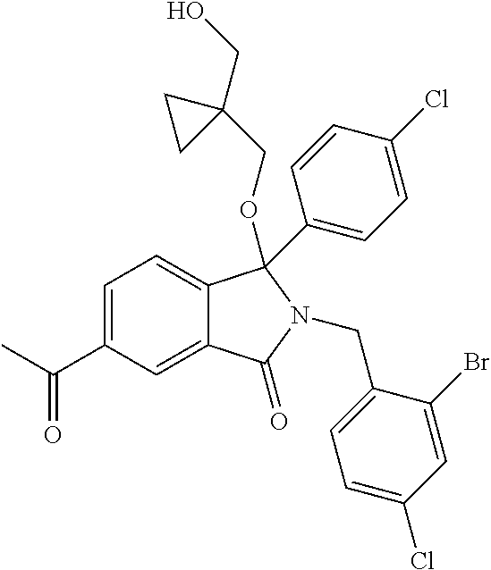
C1=C(C(C)=O)C=C2C(=C1)C(OCC1(CO)CC1)(C1=CC=C(Cl)C=C1)N(CC1=CC=C(Cl)C=C1Br)C2=O
